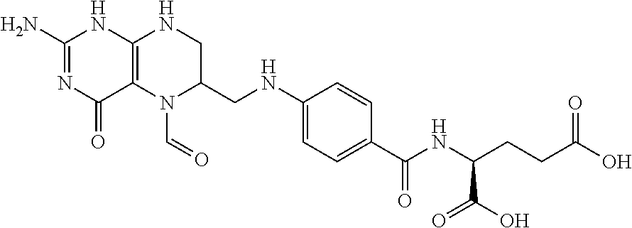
C1(N)=NC(=O)C2=C(N1)NCC(CNC1=CC=C(C(NC(C(O)=O)CCC(O)=O)=O)C=C1)N2C=O
